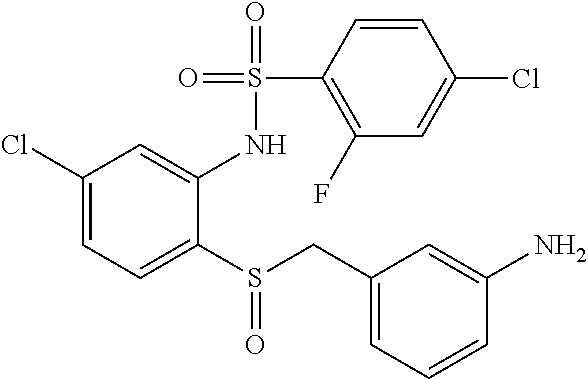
C1(Cl)=CC=C(S(CC2=CC=CC(N)=C2)=O)C(NS(C2=C(F)C=C(Cl)C=C2)(=O)=O)=C1
